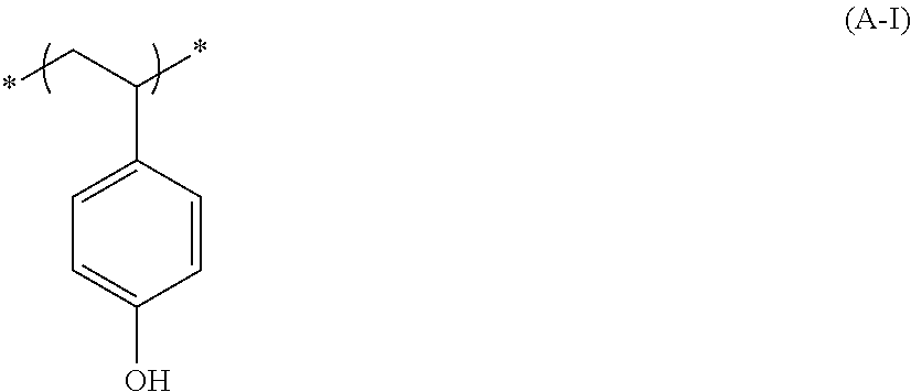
C(C1=CC=C(O)C=C1)(*)C*
